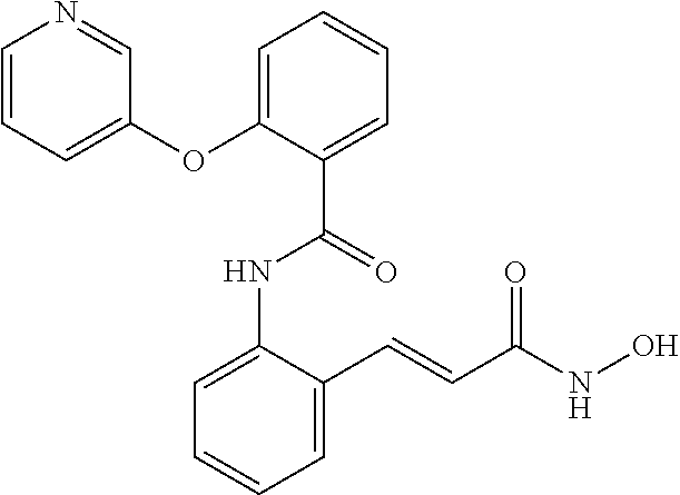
C1=CC=C(C=CC(NO)=O)C(NC(C2=CC=CC=C2OC2=CC=CN=C2)=O)=C1
